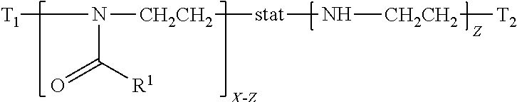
[T1]N([CH2CH2][stat]N[CH2CH2][T2])C([R1])=O
